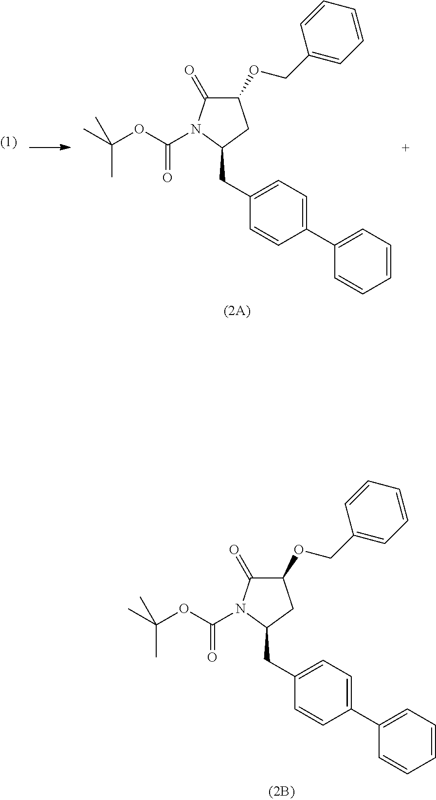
C1(OCC2=CC=CC=C2)C(=O)N(C(OC(C)(C)C)=O)C(CC2=CC=C(C3=CC=CC=C3)C=C2)C1.C1(OCC2=CC=CC=C2)C(=O)N(C(OC(C)(C)C)=O)C(CC2=CC=C(C3=CC=CC=C3)C=C2)C1
